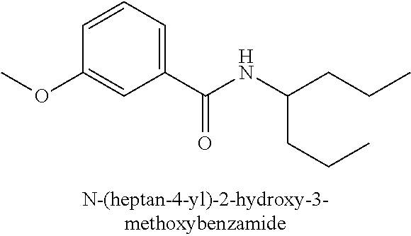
C1(C(NC(CCC)CCC)=O)=CC=CC(OC)=C1
